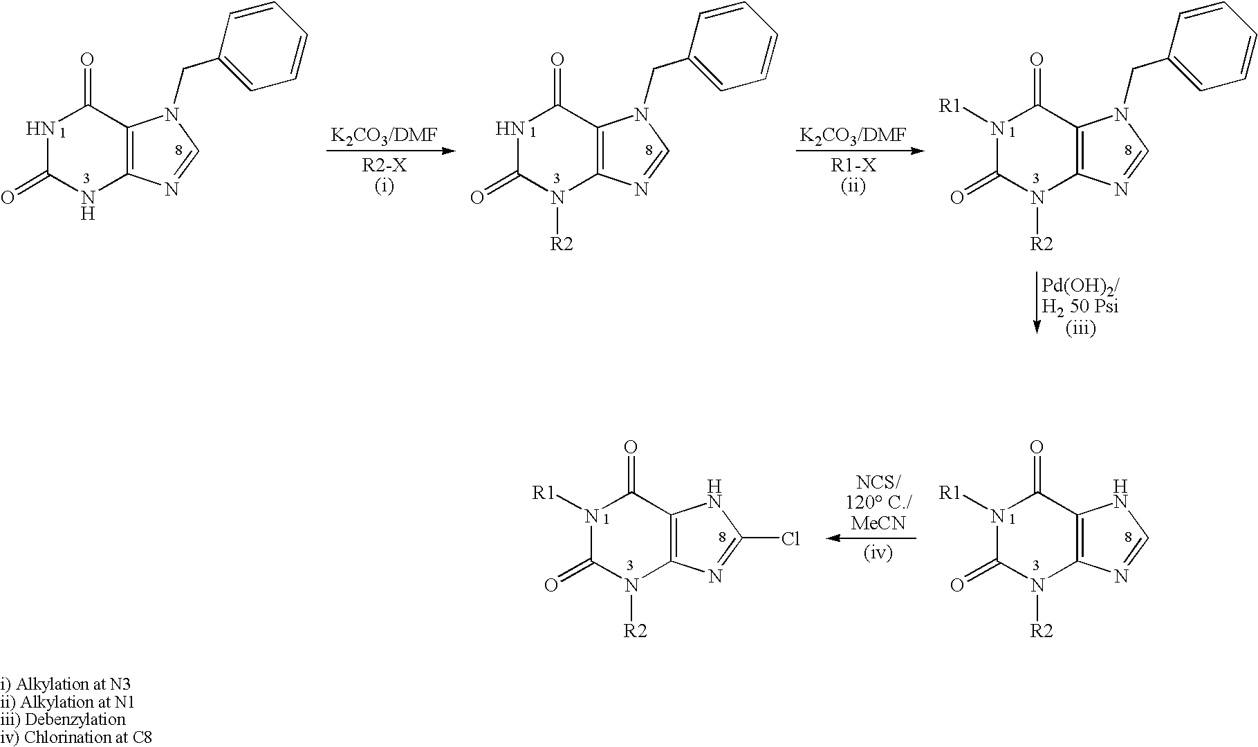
[NCS/120 C./MeCN].N1([R1])C(=O)N([R2])C2=C(C1=O)NC=N2.N1([R1])C(=O)N([R2])C2=C(C1=O)NC(Cl)=N2.N1C(=O)NC2=C(C1=O)N(CC1=CC=CC=C1)C=N2.N1C(=O)N([R2])C2=C(C1=O)N(CC1=CC=CC=C1)C=N2.N1([R1])C(=O)N([R2])C2=C(C1=O)N(CC1=CC=CC=C1)C=N2
